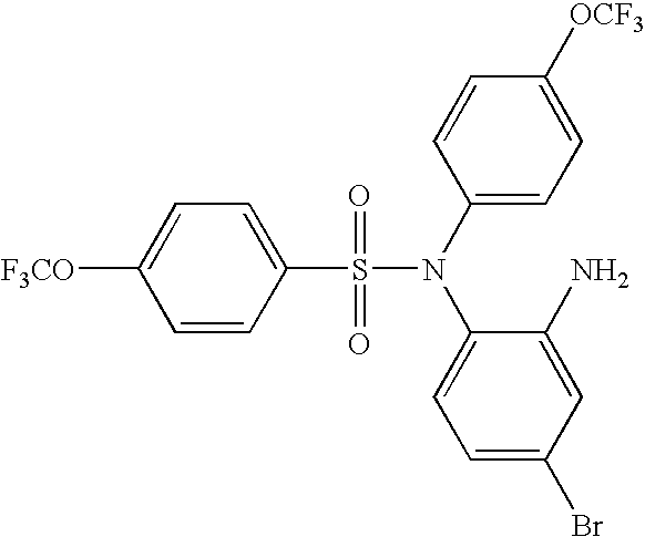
C1=CC(S(=O)(=O)N(C2=CC=C([OCF3])C=C2)C2=CC=C(Br)C=C2N)=CC=C1[F3CO]
